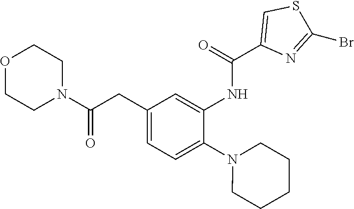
O1CCN(C(CC2=CC=C(N3CCCCC3)C(NC(C3=CSC(Br)=N3)=O)=C2)=O)CC1
